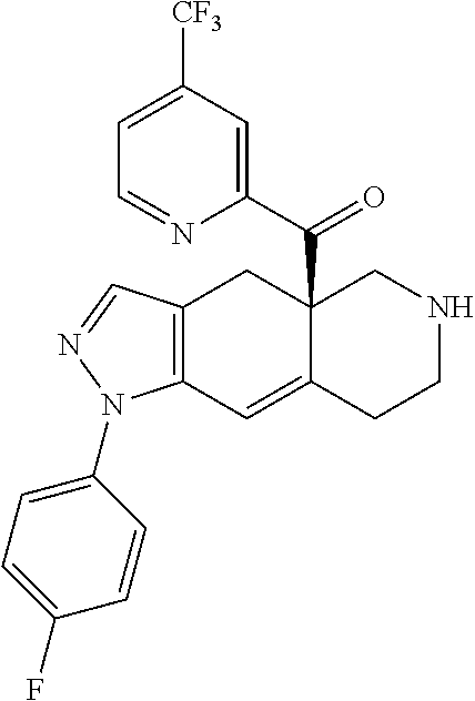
C12=C(C=C3C(C(C4=CC([CF3])=CC=N4)=O)(C1)CNCC3)N(C1=CC=C(F)C=C1)N=C2
